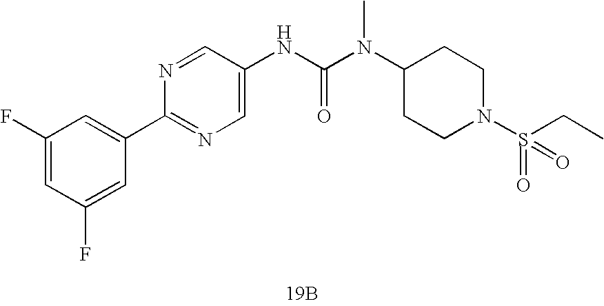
[19B].N(C(N(C1CCN(S(=O)(CC)=O)CC1)C)=O)C1=CN=C(C2=CC(F)=CC(F)=C2)N=C1
